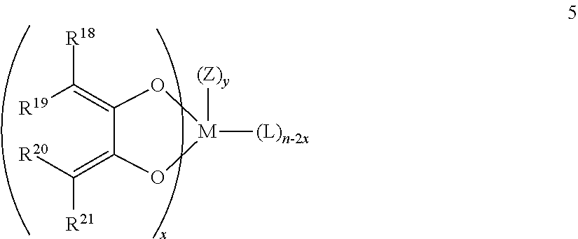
[(Z)y][M]1([(L)n-2x])OC(=C([R20])[R21])C(=C([R19])[R18])O1
